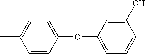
CC1=CC=C(OC2=CC=CC(O)=C2)C=C1
